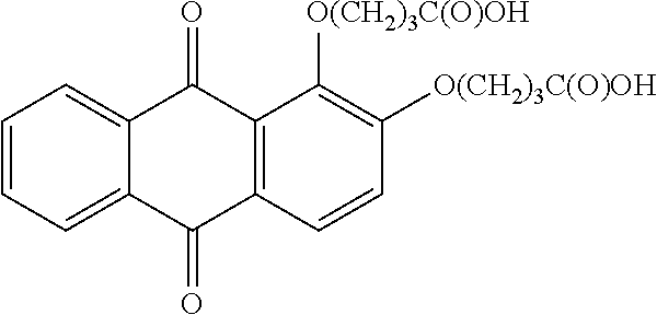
C1=C2C(=CC=C1)C(=O)C1=C(C2=O)C=CC([O(CH2)3C(O)OH])=C1[O(CH2)3C(O)OH]
